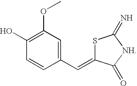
C1(C=C2SC(=N)[NH]C2=O)=CC(OC)=C(O)C=C1
